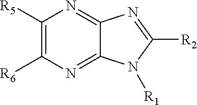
C1([R5])=C([R6])N=C2C(=N1)N=C([R2])N2[R1]
